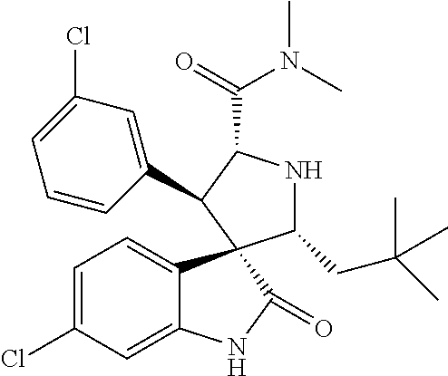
C1=C(Cl)C=C2C(=C1)C1(C(=O)N2)C(CC(C)(C)C)NC(C(=O)N(C)C)C1C1=CC(Cl)=CC=C1
